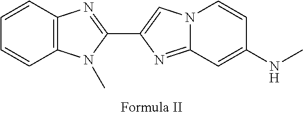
N12C(=NC(C3=NC4=C(N3C)C=CC=C4)=C1)C=C(NC)C=C2
